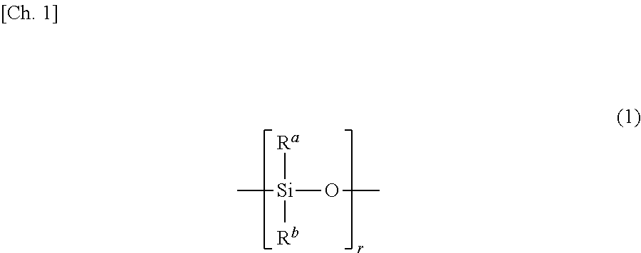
C[Si](OC)([Ra])[Rb]
